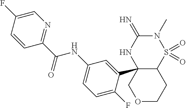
C12C(C3=CC(NC(C4=NC=C(F)C=C4)=O)=CC=C3F)(NC(=N)N(C)S1(=O)=O)COCC2
